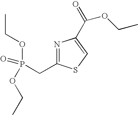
CCOP(OCC)(=O)CC1=NC(C(OCC)=O)=CS1
